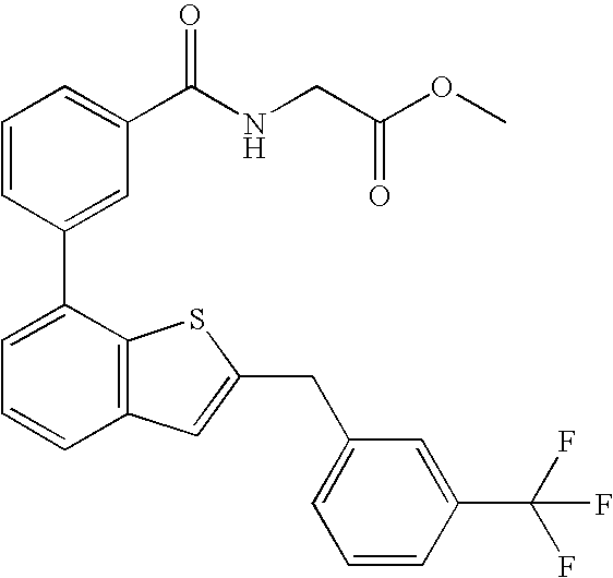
C1=CC(C2=CC=CC3=C2SC(CC2=CC=CC(C(F)(F)F)=C2)=C3)=CC(C(NCC(OC)=O)=O)=C1
